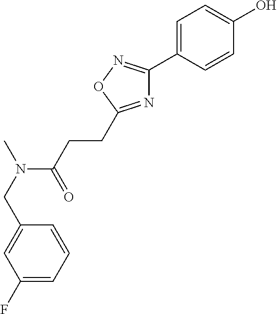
C(C1=CC(F)=CC=C1)N(C(CCC1=NC(C2=CC=C(O)C=C2)=NO1)=O)C
